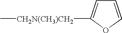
C1=COC([CH2N(CH3)CH2]C)=C1
